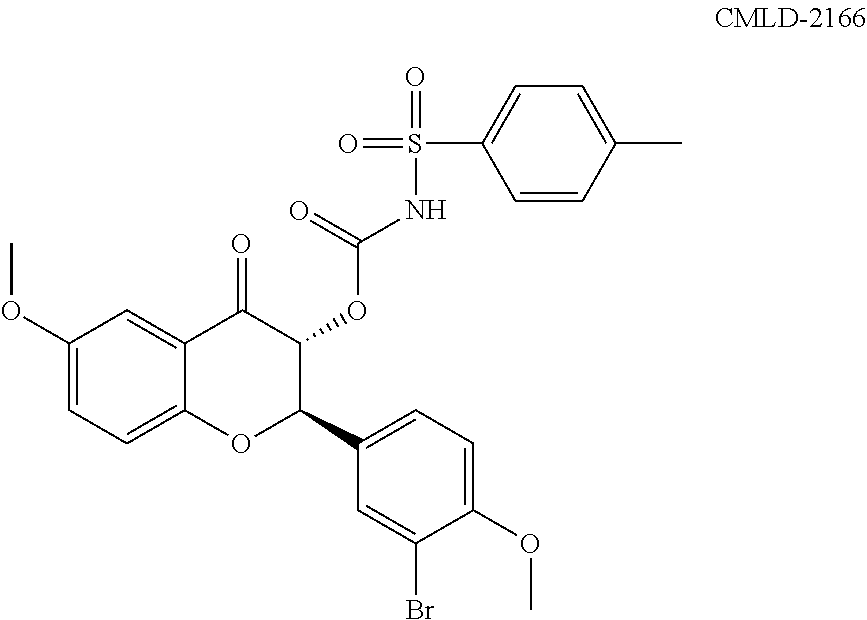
C1=CC(C)=CC=C1S(=O)(=O)NC(OC1C(C2=CC=C(OC)C(Br)=C2)OC2=CC=C(OC)C=C2C1=O)=O
